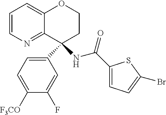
C1=CN=C2C(=C1)OCCC2(C1=CC=C([F3CO])C(F)=C1)NC(C1=CC=C(Br)S1)=O
